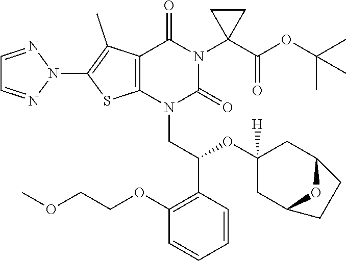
N1(C2=C(C)C3=C(S2)N(CC(C2=C(OCCOC)C=CC=C2)OC2([H])CC4OC(C2)CC4)C(=O)N(C2(C(OC(C)(C)C)=O)CC2)C3=O)N=CC=N1
